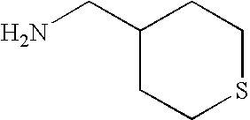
C1(CN)CCSCC1
